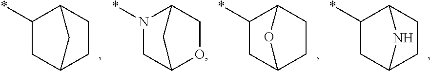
C1C2CCC(C1*)C2.C1C2OCC(N1*)C2.C1C2CCC(C1*)O2.C1C2CCC(C1*)N2
